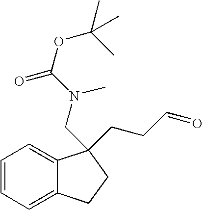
C1=CC=C2C(=C1)C(CN(C(OC(C)(C)C)=O)C)(CCC=O)CC2
